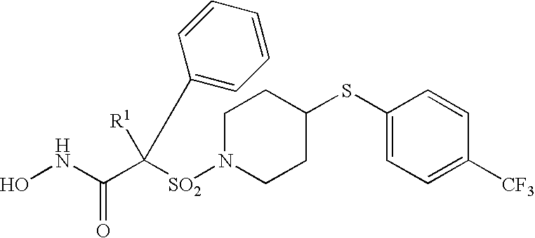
C1(SC2CCN([SO2]C(C(NO)=O)([R1])C3=CC=CC=C3)CC2)=CC=C([CF3])C=C1
